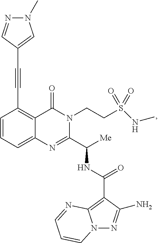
C1(C#CC2=CN(C)N=C2)=C2C(=CC=C1)N=C(C([Me])NC(C1=C3N(N=C1N)C=CC=N3)=O)N(CCS(NC)(=O)=O)C2=O
